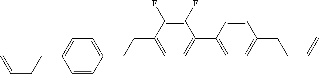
C(C1=CC=C(C2=CC=C(CCC=C)C=C2)C(F)=C1F)CC1=CC=C(CCC=C)C=C1
